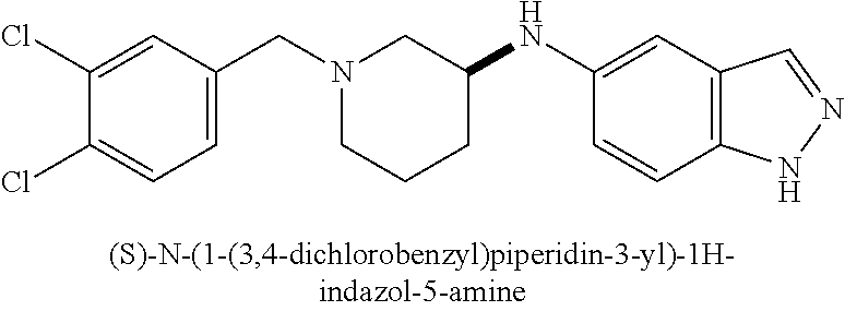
N1(CC2=CC=C(Cl)C(Cl)=C2)CCCC(NC2=CC3=C(C=C2)NN=C3)C1
